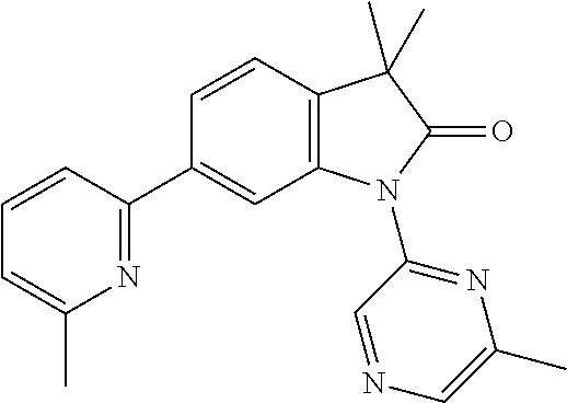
C12=C(C=CC(C3=NC(C)=CC=C3)=C1)C(C)(C)C(=O)N2C1=NC(C)=CN=C1
